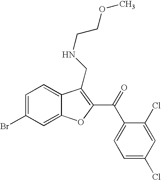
C1=C(Br)C=C2C(=C1)C(CNCCOC)=C(C(C1=CC=C(Cl)C=C1Cl)=O)O2
